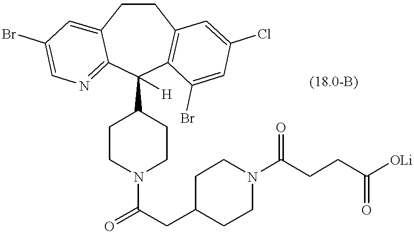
C1CC2=CC(Br)=CN=C2C(C2CCN(C(=O)CC3CCN(C(CCC([OLi])=O)=O)CC3)CC2)([H])C2=C1C=C(Cl)C=C2Br
